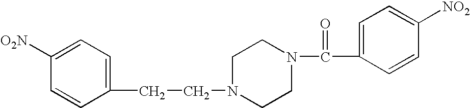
C1(CCN2CCN(C(=O)C3=CC=C([NO2])C=C3)CC2)=CC=C([O2N])C=C1
